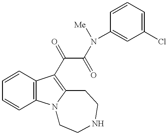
C1=CC=CC2=C1C(C(=O)C(=O)N(C1=CC(Cl)=CC=C1)[Me])=C1N2CCNCC1
